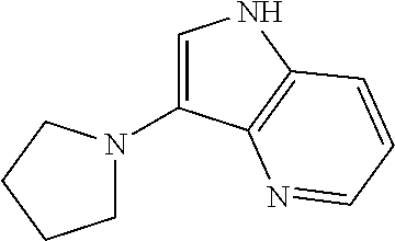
C1N(C2=CNC3=C2N=CC=C3)CCC1
